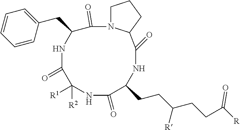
C1=CC=CC(CC2NC(=O)C([R2])([R1])NC(=O)C(CCC(CCC([R])=O)[R])NC(=O)C3N(C2=O)CCC3)=C1
